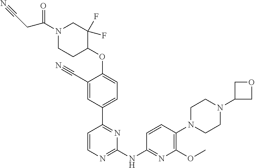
C1(C#N)=CC(C2=NC(NC3=NC(OC)=C(N4CCN(C5COC5)CC4)C=C3)=NC=C2)=CC=C1OC1CCN(C(CC#N)=O)CC1(F)F
